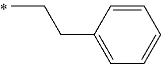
C(CC)C1=CC=CC=C1
